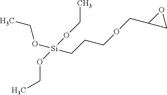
CCO[Si](CCCOCC1CO1)(OCC)OCC
